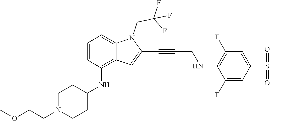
C(C#CC1=CC2=C(NC3CCN(CCOC)CC3)C=CC=C2N1CC(F)(F)F)NC1=C(F)C=C(S(C)(=O)=O)C=C1F
